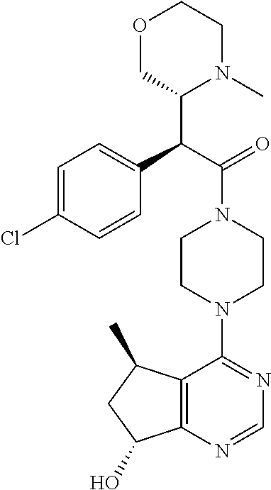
C1=C(Cl)C=CC(C(C(=O)N2CCN(C3=NC=NC4=C3C(C)CC4O)CC2)C2N(C)CCOC2)=C1
